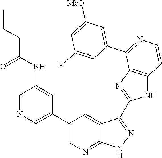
C1=NC=C(C2=CN=C3C(=C2)C(C2=NC4=C(N2)C=CN=C4C2=CC([MeO])=CC(F)=C2)=NN3)C=C1NC(CCC)=O
